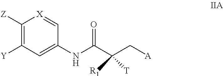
C1=[X]C([Z])=C([Y])C=C1NC(C(C[A])([R1])[T])=O
